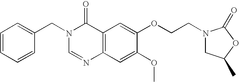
C1=CC=CC(CN2C=NC3=C(C2=O)C=C(OCCN2CC(C)OC2=O)C(OC)=C3)=C1
